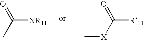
C([XR11])(C)=O.C([R11])([X]C)=O
